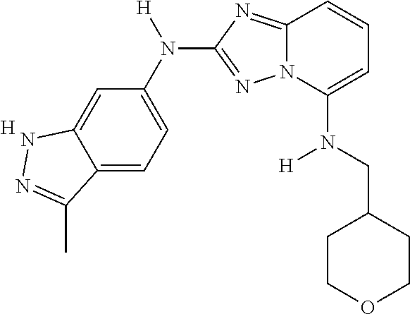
N(C1=CC=CC2=NC(N(C3=CC=C4C(=C3)NN=C4C)[H])=NN12)(CC1CCOCC1)[H].[H]
